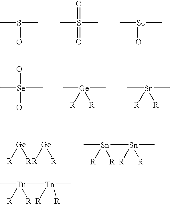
S(C)(=O)C.S(C)(=O)(C)=O.[Se](=O)(C)C.[Se](=O)(C)(C)=O.[Ge]([R])(C)(C)[R].[Sn]([R])(C)(C)[R].[Ge]([R])(C)([R])[Ge]([R])(C)[R].[Sn]([R])(C)([R])[Sn]([R])(C)[R].[Tn]([R])(C)([R])[Tn]([R])(C)[R]
